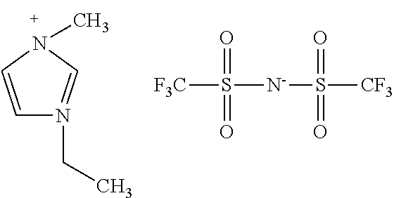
C1=CN(C)C=N1CC.[N-](S([F3C])(=O)=O)S([CF3])(=O)=O
